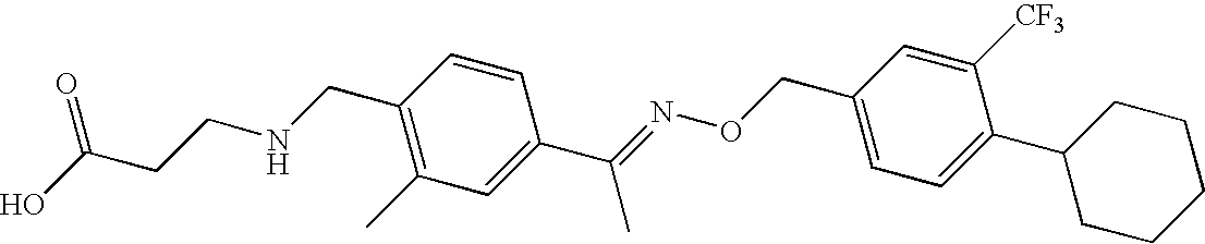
C1(CNCCC(O)=O)=C(C)C=C(C(=NOCC2=CC=C(C3CCCCC3)C([CF3])=C2)C)C=C1
